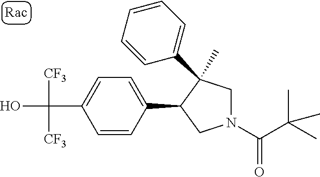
C(C1=CC=C(C2CN(C(=O)C(C)(C)C)CC2(C)C2=CC=CC=C2)C=C1)(O)([CF3])[CF3]
